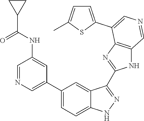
C1(C2=CN=CC(NC(C3CC3)=O)=C2)=CC=C2C(=C1)C(C1=NC3=C(N1)C=NC=C3C1=CC=C(C)S1)=NN2
